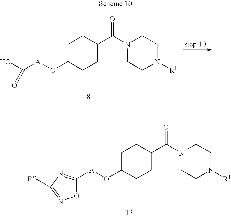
C1C(O[A]C2=NC([R])=NO2)CCC(C(N2CCN([R1])CC2)=O)C1.C1C(O[A]C(O)=O)CCC(C(N2CCN([R1])CC2)=O)C1
